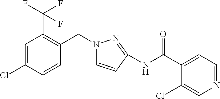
C1=C(Cl)C=CC(CN2C=CC(NC(=O)C3=CC=NC=C3Cl)=N2)=C1C(F)(F)F
